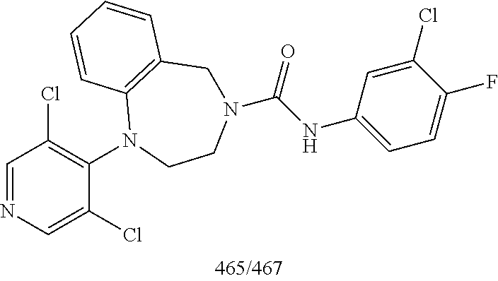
C1=NC=C(Cl)C(N2CCN(C(NC3=CC=C(F)C(Cl)=C3)=O)CC3=C2C=CC=C3)=C1Cl
